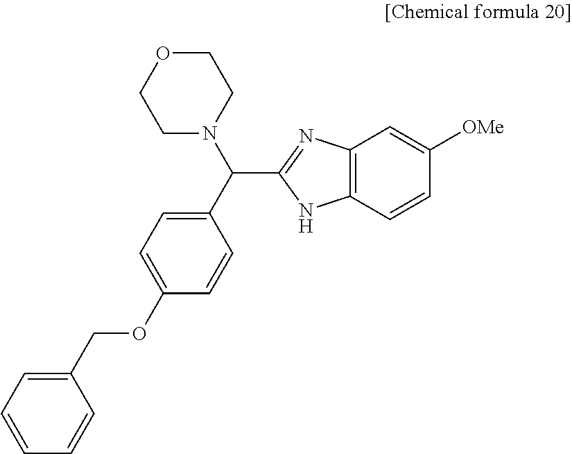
C12=C(C=CC([OMe])=C1)NC(C(N1CCOCC1)C1=CC=C(OCC3=CC=CC=C3)C=C1)=N2
